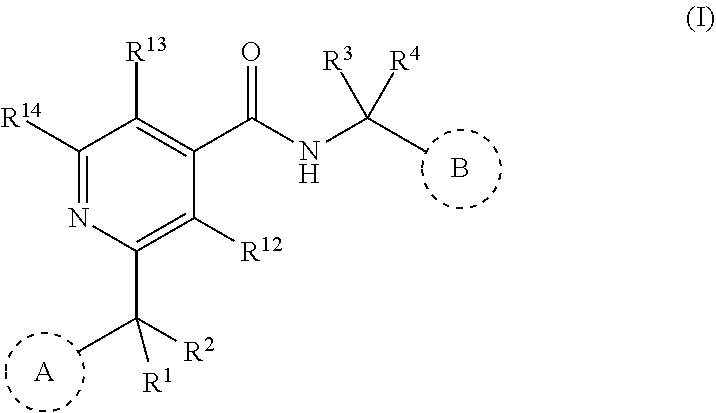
B.[A].C1([R14])=NC(C([R2])(C)[R1])=C([R12])C(C(NC(C)([R4])[R3])=O)=C1[R13]
